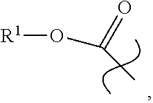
[R1]OC(C)=O
